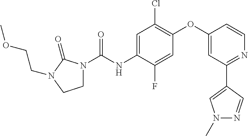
C1=C(NC(=O)N2CCN(CCOC)C2=O)C(F)=CC(OC2=CC(C3=CN(C)N=C3)=NC=C2)=C1Cl
